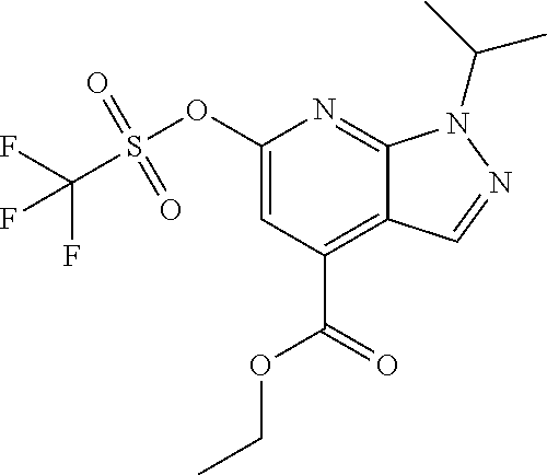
C12=NC(OS(C(F)(F)F)(=O)=O)=CC(C(=O)OCC)=C1C=NN2C(C)C
